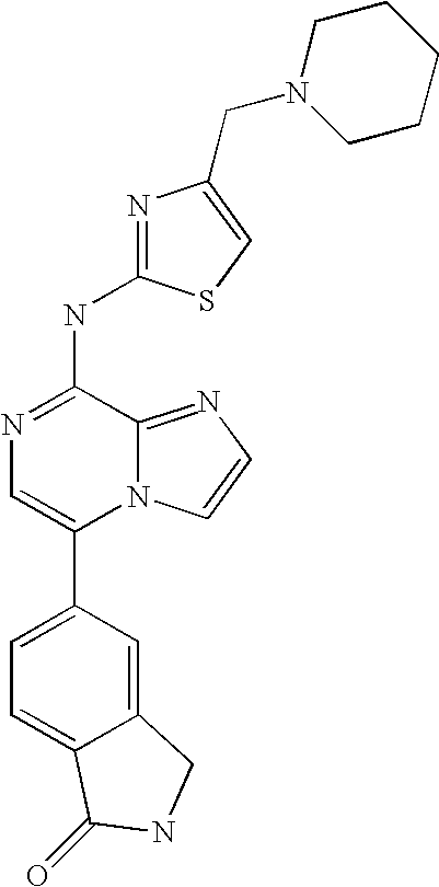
N12C(=NC=C1)C(NC1=NC(CN3CCCCC3)=CS1)=NC=C2C1=CC=C2C(=C1)CNC2=O
